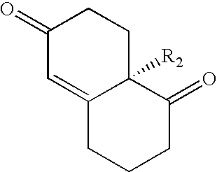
C1(=O)C=C2C([R2])(CC1)C(=O)CCC2
